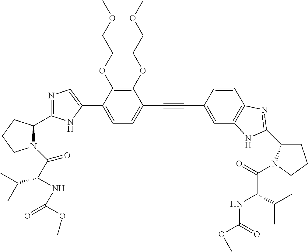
C1=C(C2=CN=C(C3N(C(C(C(C)C)NC(OC)=O)=O)CCC3)N2)C(OCCOC)=C(OCCOC)C(C#CC2=CC3=C(C=C2)N=C(C2CCCN2C(=O)C(NC(OC)=O)C(C)C)N3)=C1
